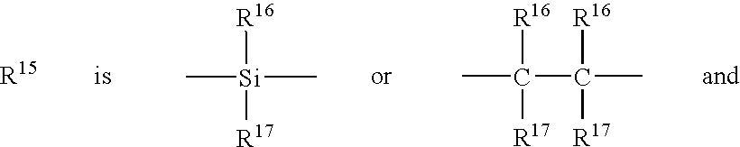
[Si](C)(C)([R16])[R17].CC(C(C)([R16])[R17])([R17])[R16]
